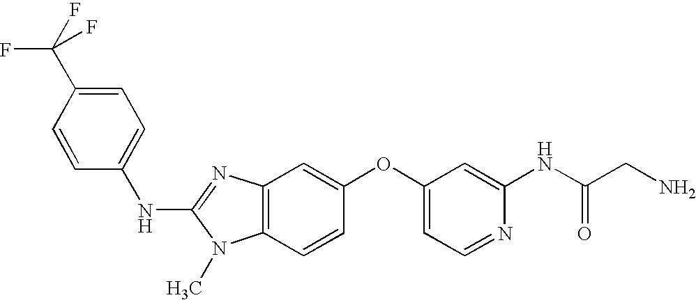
N(C1=NC2=C(N1C)C=CC(OC1=CC=NC(NC(CN)=O)=C1)=C2)C1=CC=C(C(F)(F)F)C=C1
